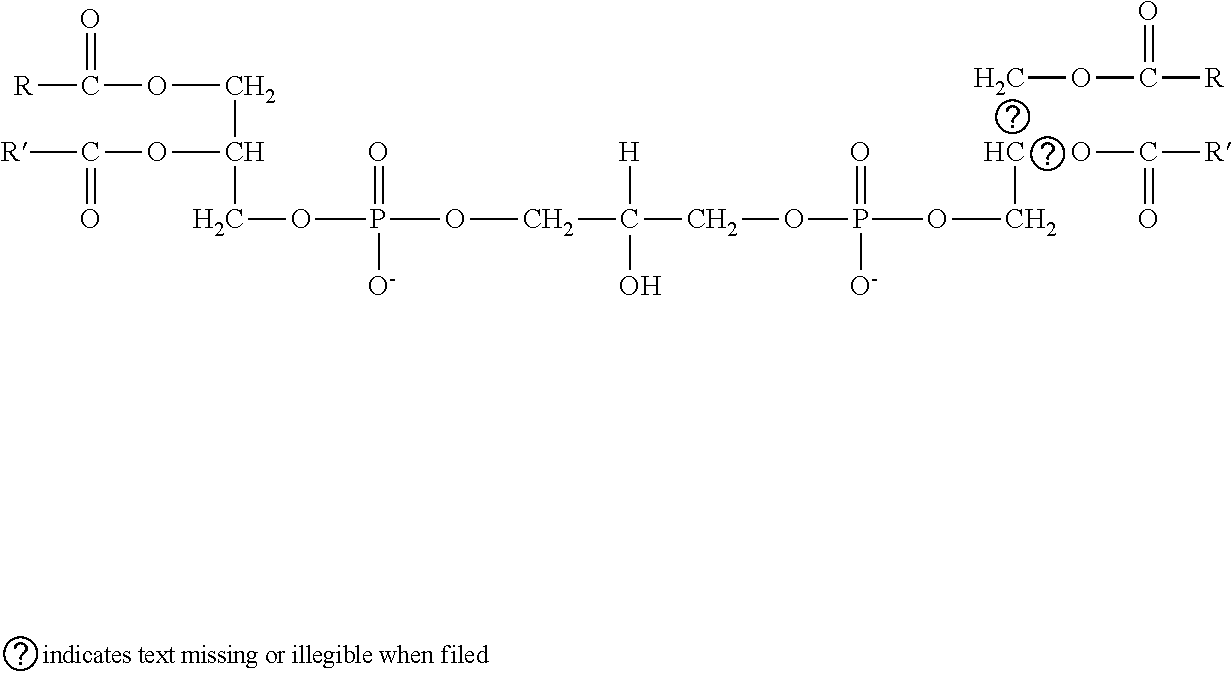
[R]C(=O)OC.[R]C(=O)OCC(COP(OCC(COP(OCC)(=O)[O-])([H])O)(=O)[O-])OC([R])=O.OC([R])=O
